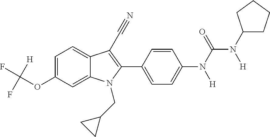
C1=C2C(=CC=C1OC(F)([H])F)C(C#N)=C(C1=CC=C(N(C(=O)N(C3CCCC3)[H])[H])C=C1)N2CC1CC1
